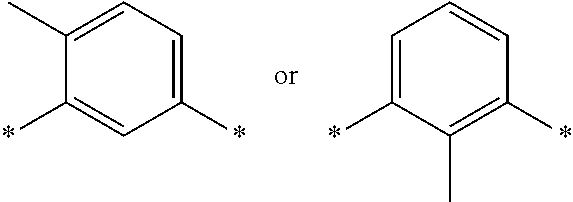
C1(C)=CC=C(*)C=C1*.C1=C(*)C(C)=C(*)C=C1
